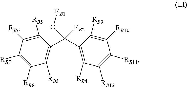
C1(C(O[RB1])([RB2])C2=C([RB4])C([RB12])=C([RB11])C([RB10])=C2[RB9])=C([RB3])C([RB8])=C([RB7])C([RB6])=C1[RB5]
